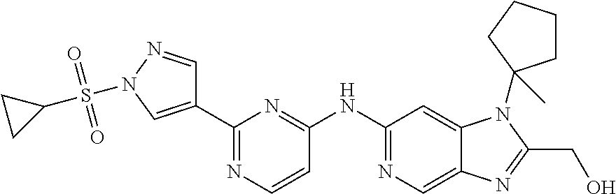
C1(C2=CN(S(C3CC3)(=O)=O)N=C2)=NC=CC(NC2=NC=C3C(=C2)N(C2(C)CCCC2)C(CO)=N3)=N1
